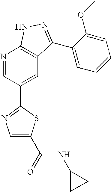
N1=CC(C2=NC=C(C(NC3CC3)=O)S2)=CC2=C1NN=C2C1=CC=CC=C1OC
